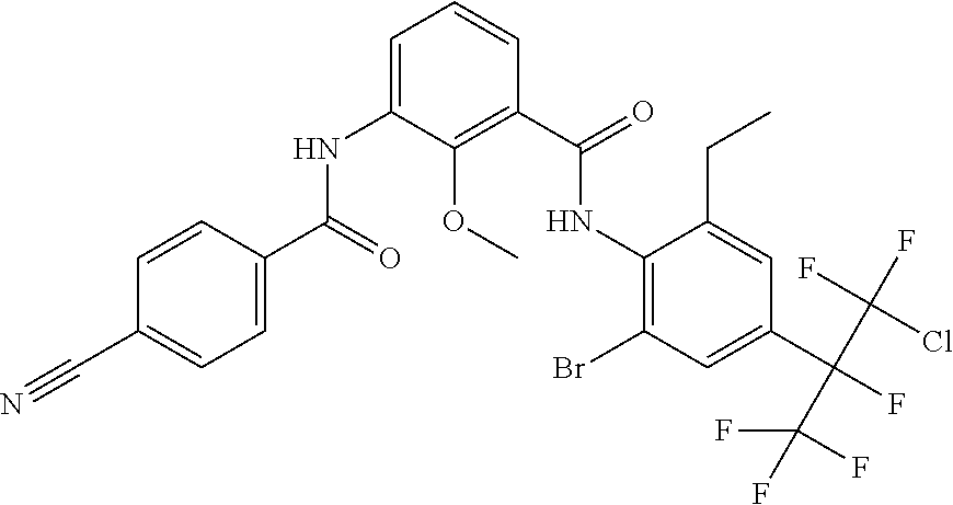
C1=CC(C(NC2=CC=CC(C(NC3=C(Br)C=C(C(F)(C(F)(Cl)F)C(F)(F)F)C=C3CC)=O)=C2OC)=O)=CC=C1C#N
